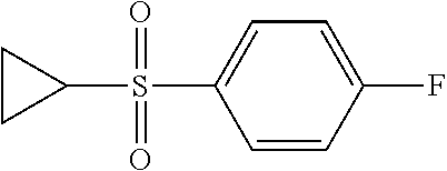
C1=C(F)C=CC(S(C2CC2)(=O)=O)=C1
